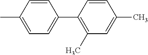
CC1=CC=C(C2=C(C)C=C(C)C=C2)C=C1
